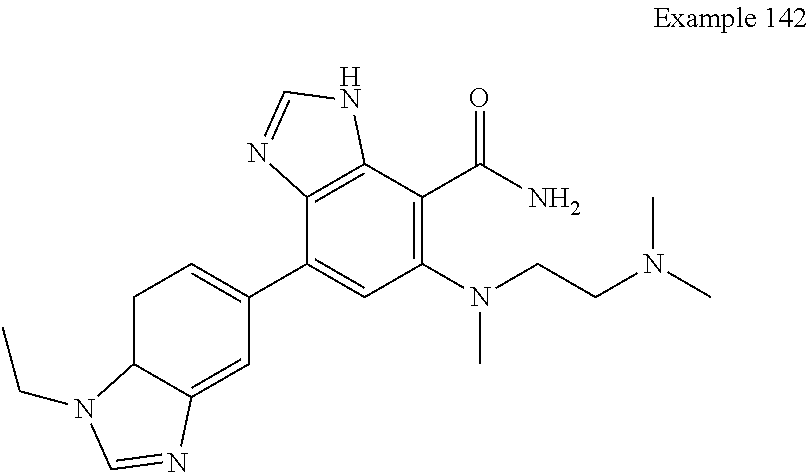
C1=C2C(CC=C1C1=CC(N(CCN(C)C)C)=C(C(N)=O)C3=C1N=CN3)N(CC)C=N2
